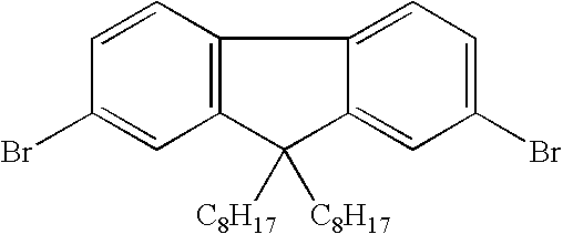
C1=CC2=C(C=C1Br)C([C8H17])([C8H17])C1=CC(Br)=CC=C21
